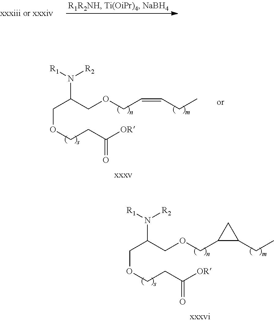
O(CC=CCC)CC(N([R1])[R2])COCCC([OR])=O.O(CC1C(CC)C1)CC(N([R1])[R2])COCCC([OR])=O
